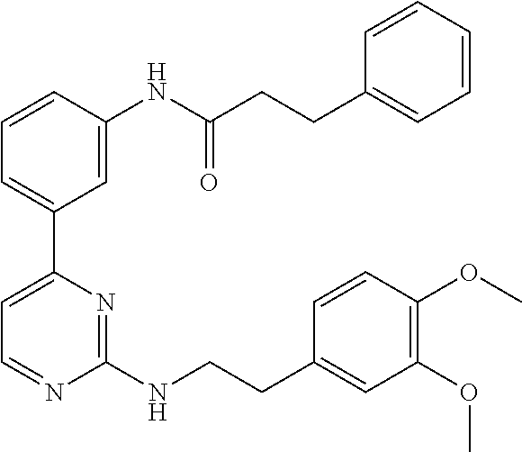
C1=CC(NC(CCC2=CC=CC=C2)=O)=CC(C2=CC=NC(NCCC3=CC(OC)=C(OC)C=C3)=N2)=C1
